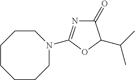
C1(=O)N=C(N2CCCCCCC2)OC1C(C)C
